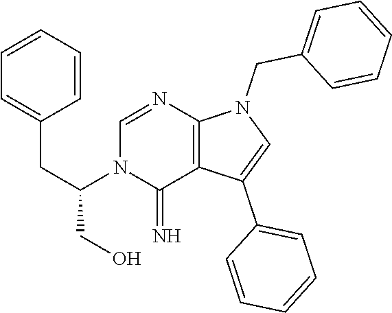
C(CC1=CC=CC=C1)(N1C(=N)C2=C(N=C1)N(CC1=CC=CC=C1)C=C2C1=CC=CC=C1)CO
